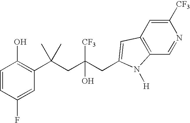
C1=CC(F)=CC(C(CC([CF3])(O)CC2=CC3=C(C=NC([CF3])=C3)N2[H])(C)C)=C1O
